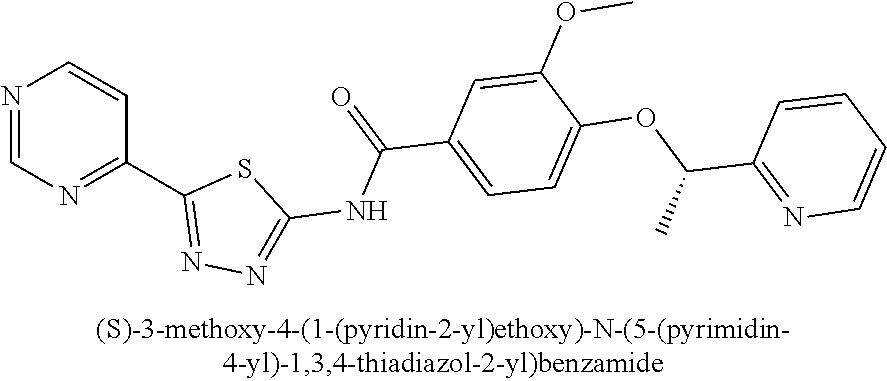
N1=CN=C(C2=NN=C(NC(C3=CC=C(OC(C4=NC=CC=C4)C)C(OC)=C3)=O)S2)C=C1
